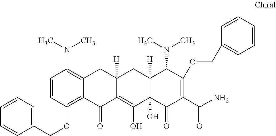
C12([H])C(O)(C(=O)C(C(N)=O)=C(OCC3=CC=CC=C3)C1N(C)C)C(O)=C1C([H])(C2)CC2=C(N(C)C)C=CC(OCC3=CC=CC=C3)=C2C1=O
